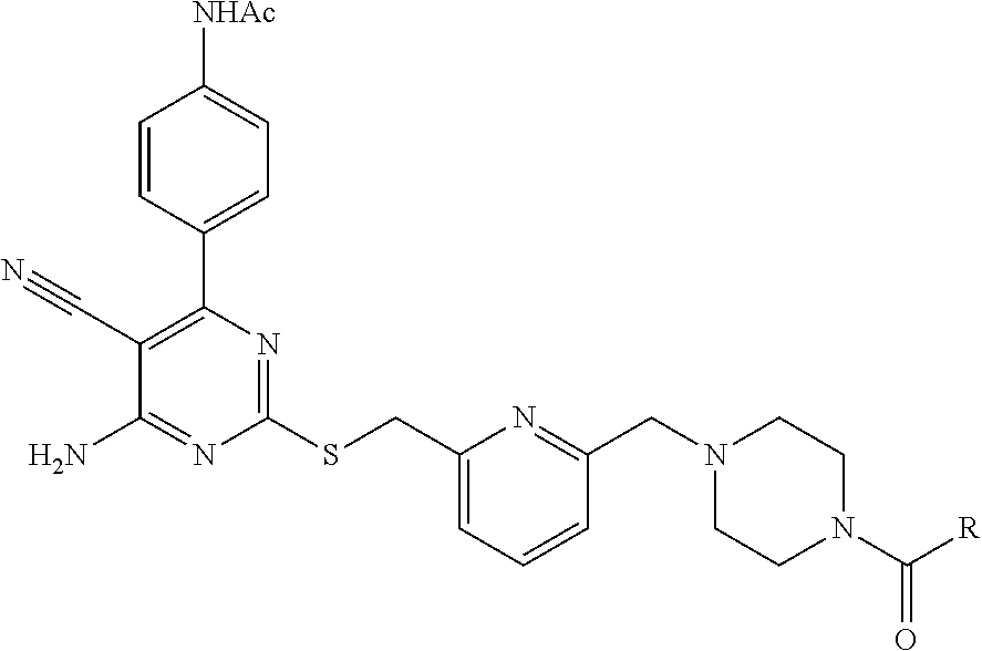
C1(SCC2=CC=CC(CN3CCN(C([R])=O)CC3)=N2)=NC(C2=CC=C([NHAc])C=C2)=C(C#N)C(N)=N1
